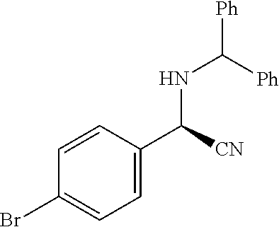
N(C([Ph])[Ph])C(C1=CC=C(Br)C=C1)[CN]
